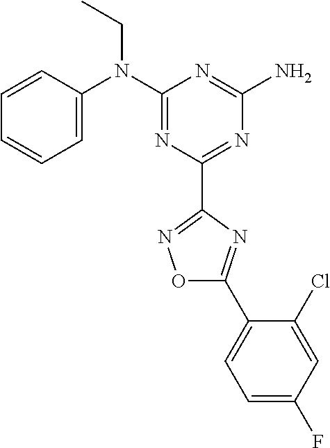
C1=CC(N(C2=NC(C3=NOC(C4=CC=C(F)C=C4Cl)=N3)=NC(N)=N2)CC)=CC=C1
